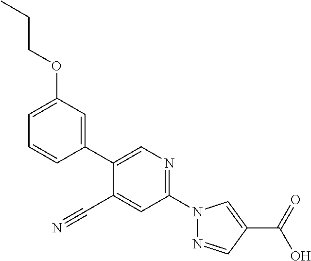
C1(C2=CC(OCCC)=CC=C2)=CN=C(N2N=CC(C(=O)O)=C2)C=C1C#N
